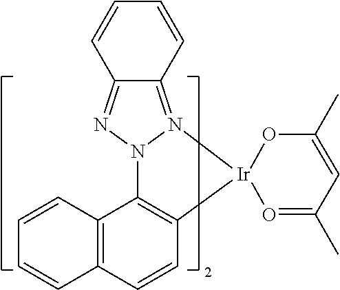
C12=C(C=CC3=C1N1N(=C4C(=N1)C=CC=C4)[Ir]31O=C(C)C=C(C)O1)C=CC=C2
